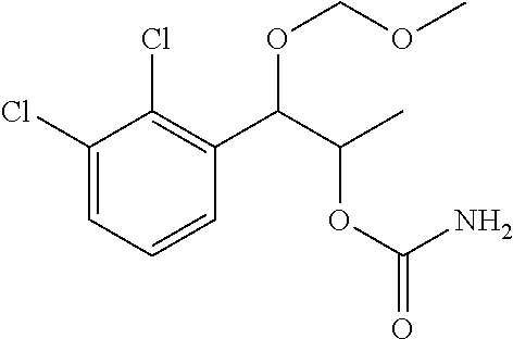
C1=CC(C(C(C)OC(=O)N)OCOC)=C(Cl)C(Cl)=C1
